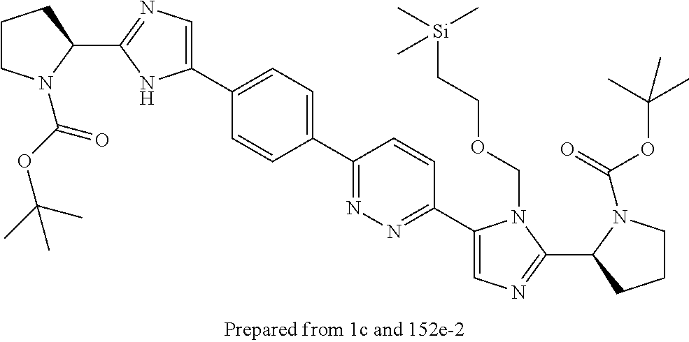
C1(C2=CC=C(C3=CN=C(C4CCCN4C(=O)OC(C)(C)C)N3)C=C2)=NN=C(C2=CN=C(C3CCCN3C(OC(C)(C)C)=O)N2COCC[Si](C)(C)C)C=C1
